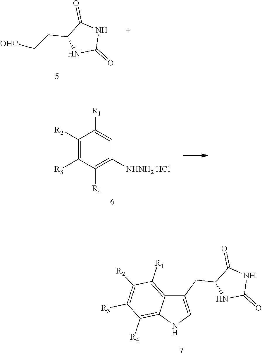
C1(CC2=CNC3=C([R4])C([R3])=C([R2])C([R1])=C23)NC(=O)NC1=O.C1(CC[OHC])NC(=O)NC1=O.C1([R2])=C([R3])C([R4])=C([NHNH2 HCl])C=C1[R1]
